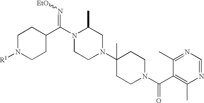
C1N([R1])CCC(C(N2CCN(C3(C)CCN(C(=O)C4=C(C)N=CN=C4C)CC3)CC2C)=N[EtO])C1
